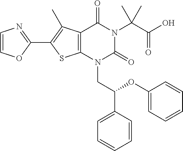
C12=C(N(CC(C3=CC=CC=C3)OC3=CC=CC=C3)C(=O)N(C(C(O)=O)(C)C)C1=O)SC(C1=NC=CO1)=C2C
